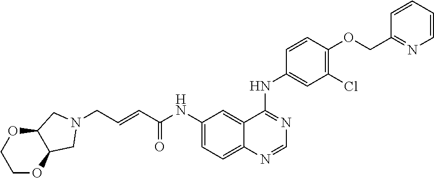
C(C=CC(NC1=CC=C2C(=C1)C(NC1=CC(Cl)=C(OCC3=NC=CC=C3)C=C1)=NC=N2)=O)N1CC2OCCOC2C1
